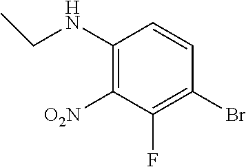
C1(NCC)=C([O2N])C(F)=C(Br)C=C1
